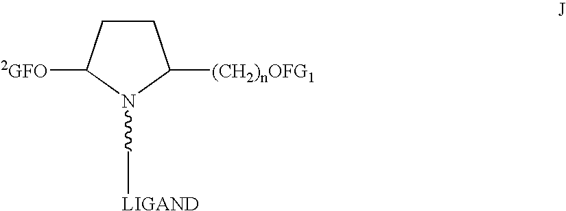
C1CC([2GFO])N(C[LIGAND])C1[(CH2)nOFG1]
